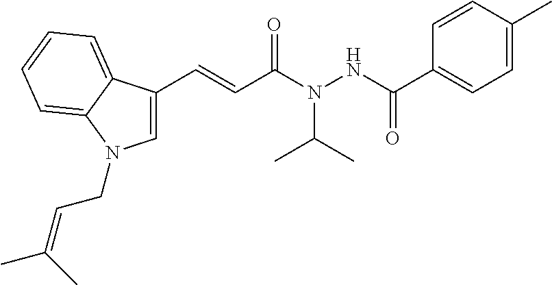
C1=C(C)C=CC(C(NN(C(C=CC2=CN(CC=C(C)C)C3=CC=CC=C23)=O)C(C)C)=O)=C1
